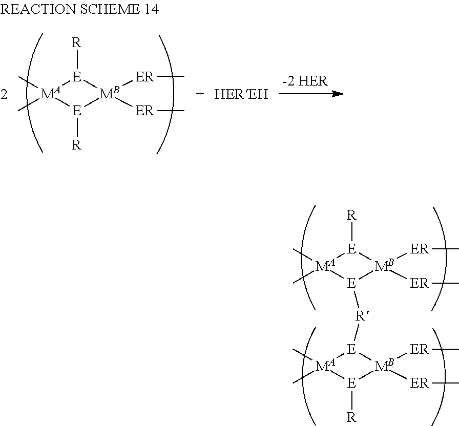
[MA]1(C)(C)[E]([R])[MB]([ER]C)([ER]C)[E]1[R].[MA]1(C)(C)[E]([R])[MB]([ER]C)([ER]C)[E]1[R][E]1[MA](C)(C)[E]([R])[MB]1([ER]C)[ER]C
